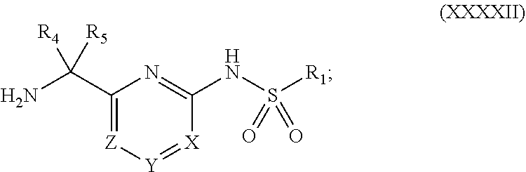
C1(C(N)([R5])[R4])=[Z][Y]=[X]C(NS([R1])(=O)=O)=N1
